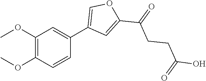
C1(OC)=C(OC)C=CC(C2=COC(C(CCC(O)=O)=O)=C2)=C1
